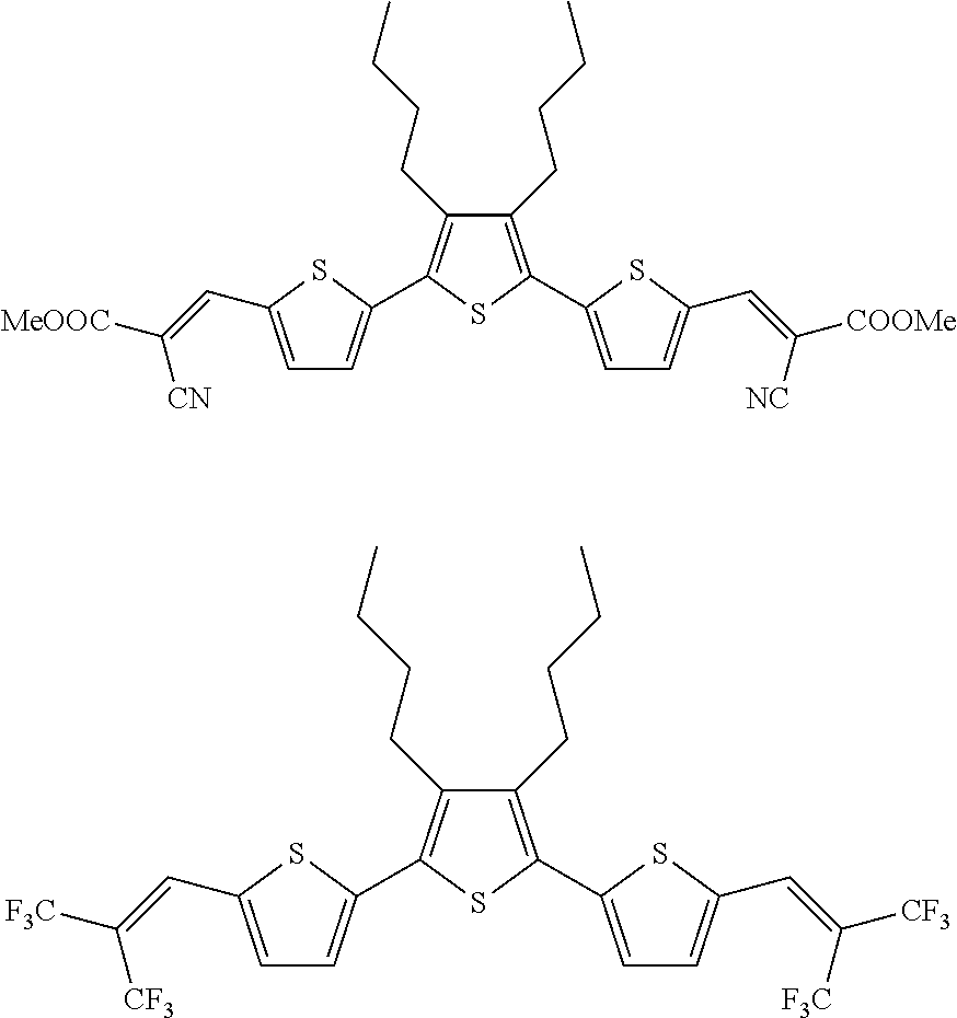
C1(CCCC)=C(C2=CC=C(C=C([MeOOC])[CN])S2)SC(C2=CC=C(C=C([COOMe])[NC])S2)=C1CCCC.C1(CCCC)=C(C2=CC=C(C=C([F3C])[CF3])S2)SC(C2=CC=C(C=C([CF3])[F3C])S2)=C1CCCC
